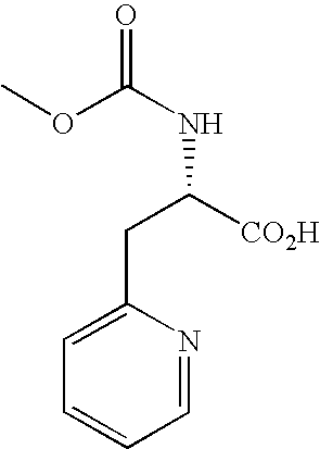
C1=C(CC([CO2H])NC(=O)OC)N=CC=C1
